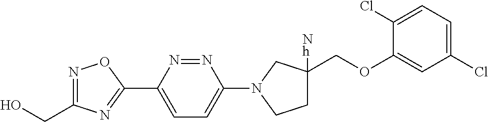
N1=C(CO)N=C(C2=CC=C(N3CC([Nh])(COC4=CC(Cl)=CC=C4Cl)CC3)N=N2)O1
